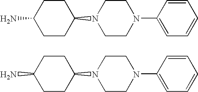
C1CN(C2=CC=CC=C2)CCN1C1CCC(N)CC1.C1CN(C2=CC=CC=C2)CCN1C1CCC(N)CC1
